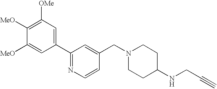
C1(C2=NC=CC(CN3CCC(NCC#C)CC3)=C2)=CC([OMe])=C([MeO])C([MeO])=C1
